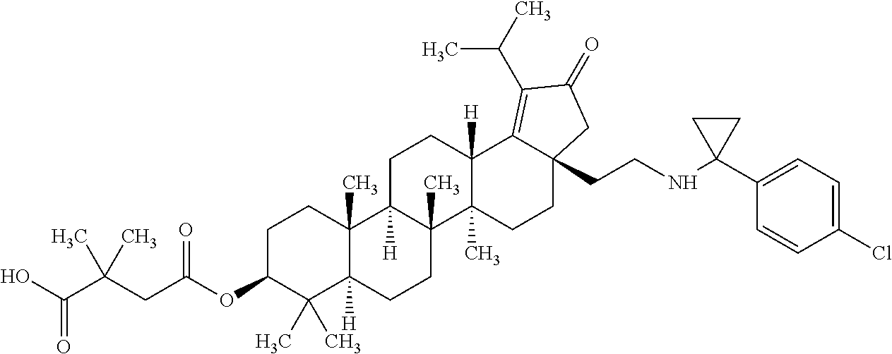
C1C(OC(CC(C(O)=O)(C)C)=O)C(C)(C)C2([H])C(C)(C1)C1([H])C(C)(CC2)C2(C)C([H])(CC1)C1=C(C(C)C)C(=O)CC1(CCNC1(C3=CC=C(Cl)C=C3)CC1)CC2
